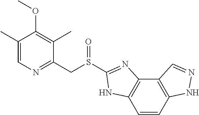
C1(C)=CN=C(CS(C2=NC3=C(C=CC4=C3C=NN4)N2)=O)C(C)=C1OC
